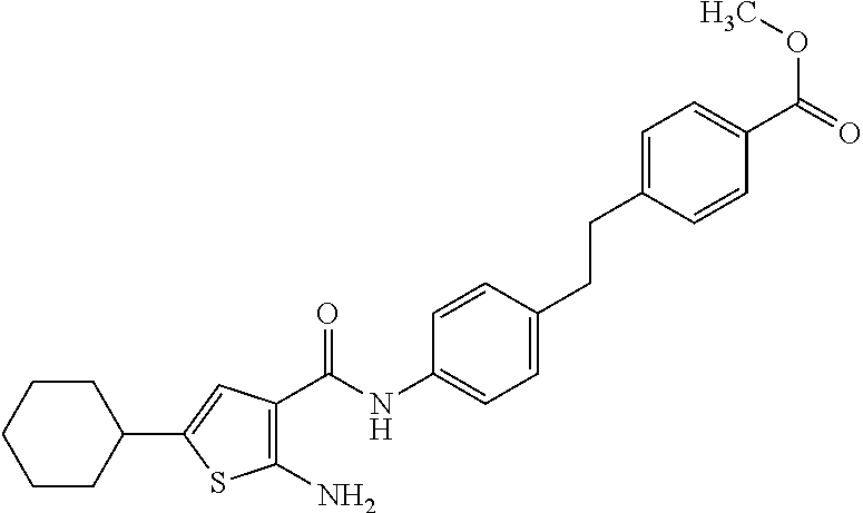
C1CC(C2=CC(C(NC3=CC=C(CCC4=CC=C(C(=O)OC)C=C4)C=C3)=O)=C(N)S2)CCC1
